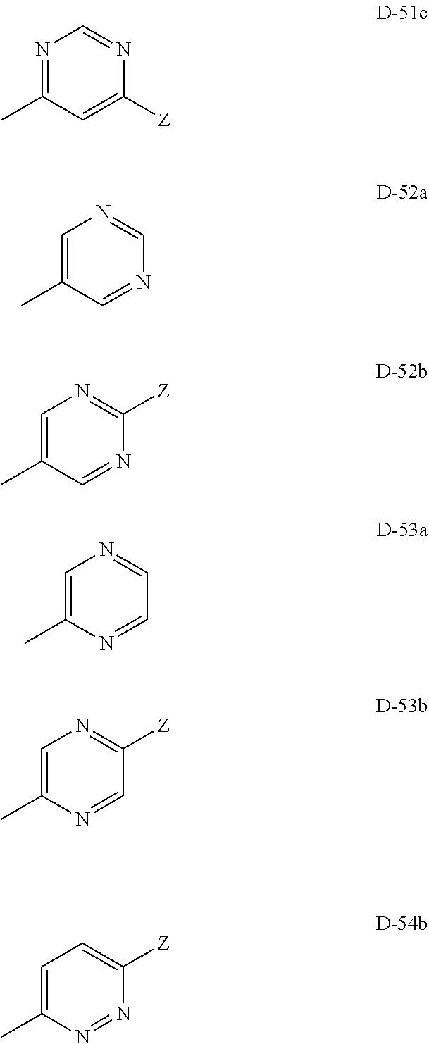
N1=C(C)C=C([Z])N=C1.C1=C(C)C=NC=N1.C1=C(C)C=NC([Z])=N1.C1=C(C)N=CC=N1.C1=C(C)N=CC([Z])=N1.C1=C(C)N=NC([Z])=C1
